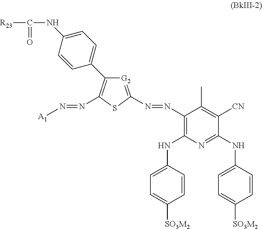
C1=CC(NC2=C(N=NC3=[G2]C(C4=CC=C(NC(=O)[R23])C=C4)=C(N=N[A1])S3)C(C)=C([CN])C(NC3=CC=C([SO3M2])C=C3)=N2)=CC=C1[SO3M2]
